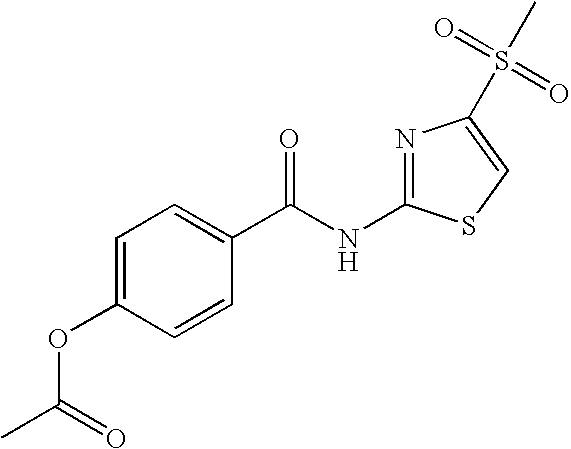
C1=C(OC(C)=O)C=CC(C(NC2=NC(S(=O)(=O)C)=CS2)=O)=C1
